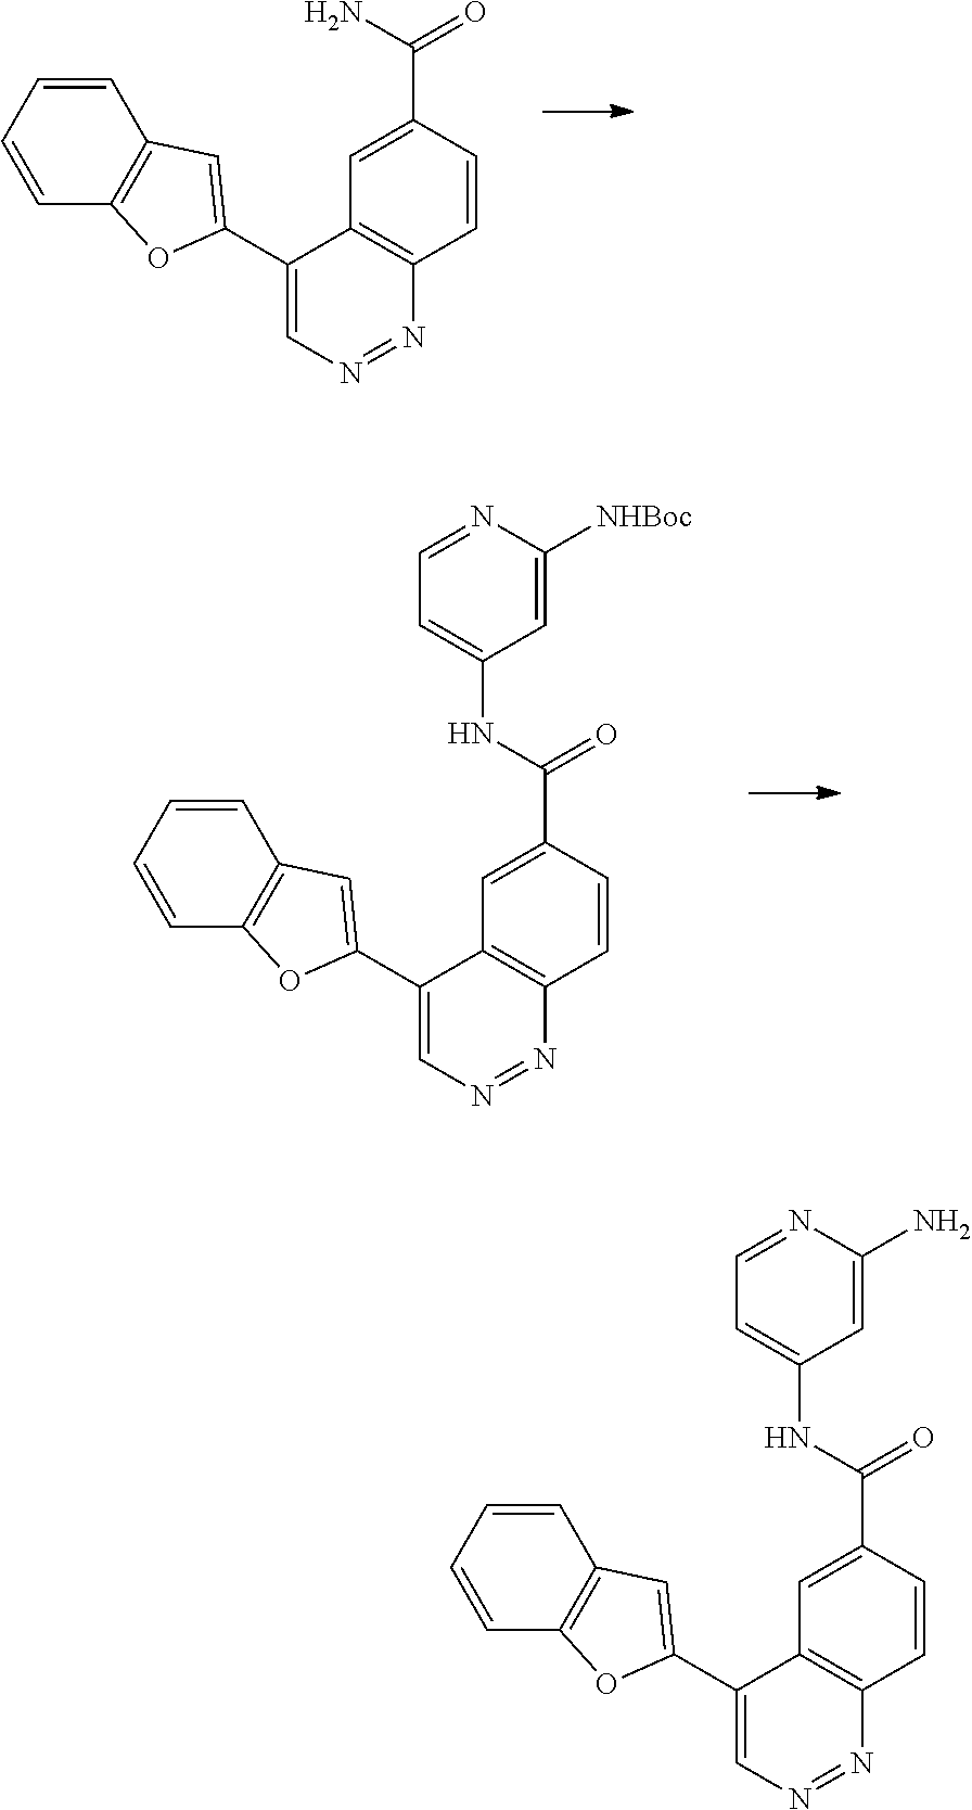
C1(C2=CC3=C(C=CC=C3)O2)=CN=NC2=C1C=C(C(N)=O)C=C2.C1(C2=CC3=C(C=CC=C3)O2)=CN=NC2=C1C=C(C(NC1=CC=NC([NHBoc])=C1)=O)C=C2.C1(C2=CC3=C(C=CC=C3)O2)=CN=NC2=C1C=C(C(NC1=CC=NC(N)=C1)=O)C=C2
